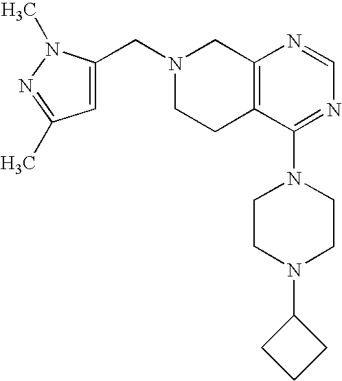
C1(CN2CCC3=C(C2)N=CN=C3N2CCN(C3CCC3)CC2)=CC(C)=NN1C
